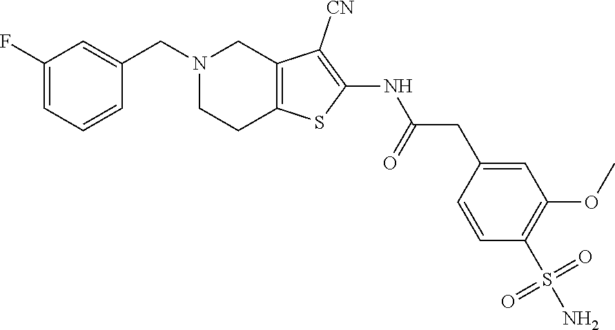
C1(NC(CC2=CC(OC)=C(S(N)(=O)=O)C=C2)=O)=C([CN])C2=C(CCN(CC3=CC(F)=CC=C3)C2)S1
